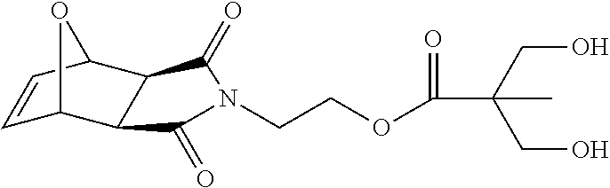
C1=CC2C3C(C1O2)C(=O)N(CCOC(C(C)(CO)CO)=O)C3=O
